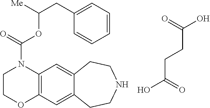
C12=C(C=C3C(=C1)CCNCC3)OCCN2C(OC(CC1=CC=CC=C1)[Me])=O.C(C(O)=O)CC(=O)O
